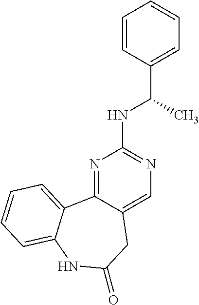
N1=C2C(=CN=C1NC(C1=CC=CC=C1)C)CC(=O)NC1=CC=CC=C21
